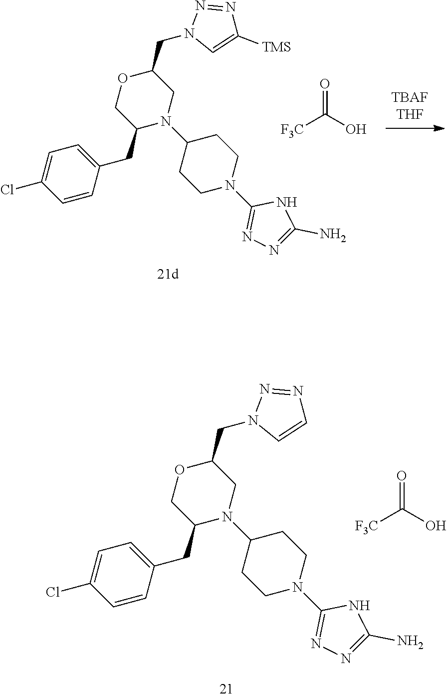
C1=C(Cl)C=CC(CC2N(C3CCN(C4=NN=C(N)N4)CC3)CC(CN3C=CN=N3)OC2)=C1.O=C(O)[F3C].C1=C(Cl)C=CC(CC2N(C3CCN(C4=NN=C(N)N4)CC3)CC(CN3C=C([TMS])N=N3)OC2)=C1.O=C(O)[F3C]
